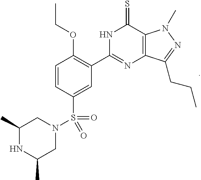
C1(C2=NC3=C(N(C)N=C3CCC)C(=S)N2)=C(OCC)C=CC(S(=O)(N2CC(C)NC(C)C2)=O)=C1
